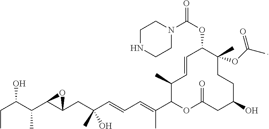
C(C(C(C1C(CC(C=CC=C(C2OC(=O)CC(O)CCC(C)(OC(C)=O)C(OC(=O)N3CCNCC3)C=CC2C)C)(C)O)O1)C)O)C
